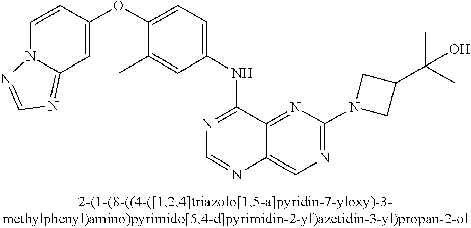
C1=CC(OC2=CC=C(NC3=NC=NC4=CN=C(N5CC(C(C)(C)O)C5)N=C34)C=C2C)=CC2=NC=NN12
